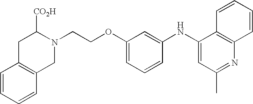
C1=CC=CC2=C1CC([CO2H])N(CCOC1=CC=CC(NC3=CC(C)=NC4=C3C=CC=C4)=C1)C2
